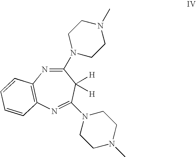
N1=C(N2CCN(C)CC2)C([H])([H])C(N2CCN(C)CC2)=NC2=C1C=CC=C2
